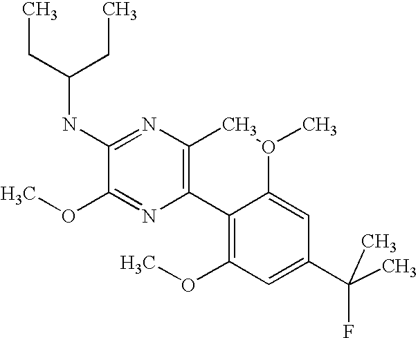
C1(NC(CC)CC)=NC2=C(N=C1OC)C1=C(OC)C=C(C(C)(F)C)C=C1O(C)C2
